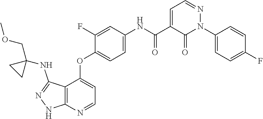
C12=C(N=CC=C1OC1=CC=C(NC(C3=CC=NN(C4=CC=C(F)C=C4)C3=O)=O)C=C1F)NN=C2NC1(COC)CC1
